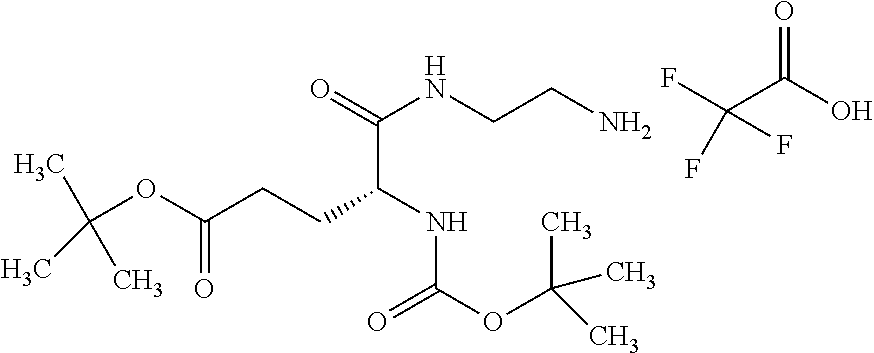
C(C(NC(OC(C)(C)C)=O)CCC(OC(C)(C)C)=O)(=O)NCCN.O=C(O)C(F)(F)F
